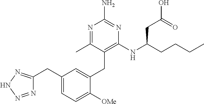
C1=C(CC2=C(NC(CCCC)CC(=O)O)N=C(N)N=C2C)C([OMe])=CC=C1CC1=NNN=N1
